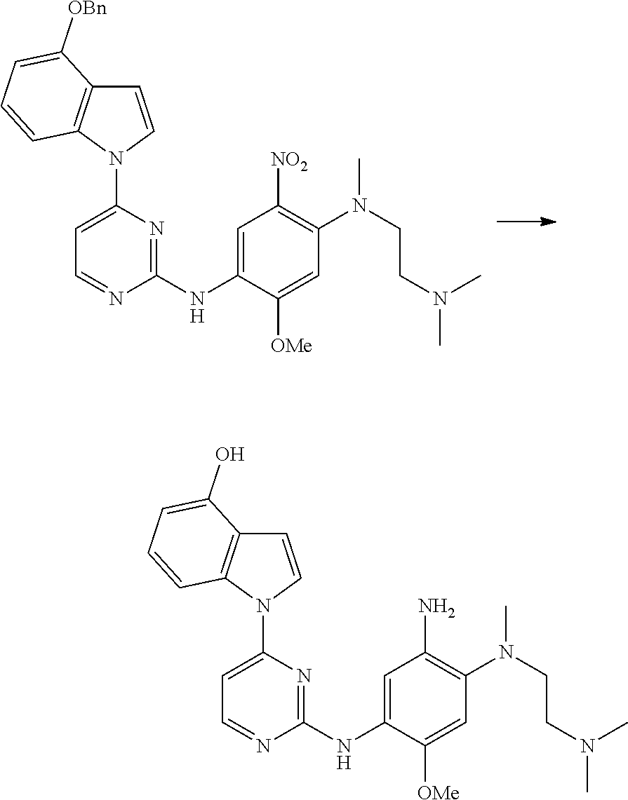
C1=CN(C2=CC=NC(NC3=CC([NO2])=C(N(CCN(C)C)C)C=C3[OMe])=N2)C2=C1C([OBn])=CC=C2.C1=CN(C2=CC=NC(NC3=CC(N)=C(N(CCN(C)C)C)C=C3[OMe])=N2)C2=C1C(O)=CC=C2
